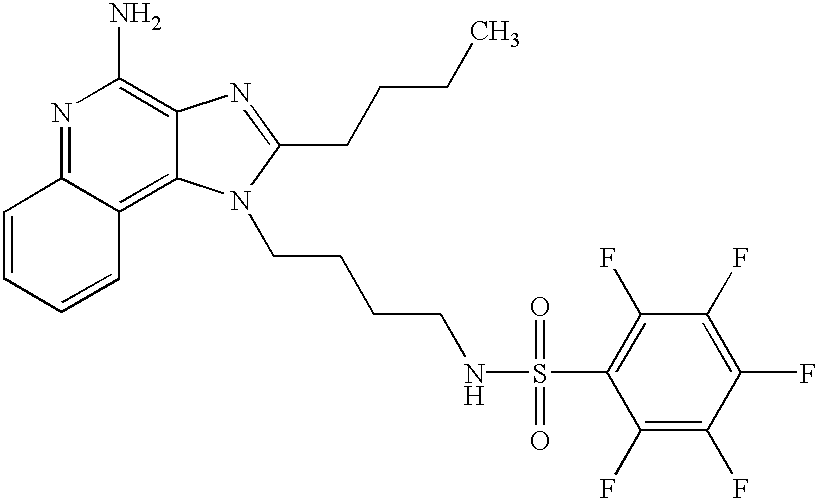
N1=C2C(=C3C(=C1N)N=C(CCCC)N3CCCCNS(C1=C(F)C(F)=C(F)C(F)=C1F)(=O)=O)C=CC=C2
